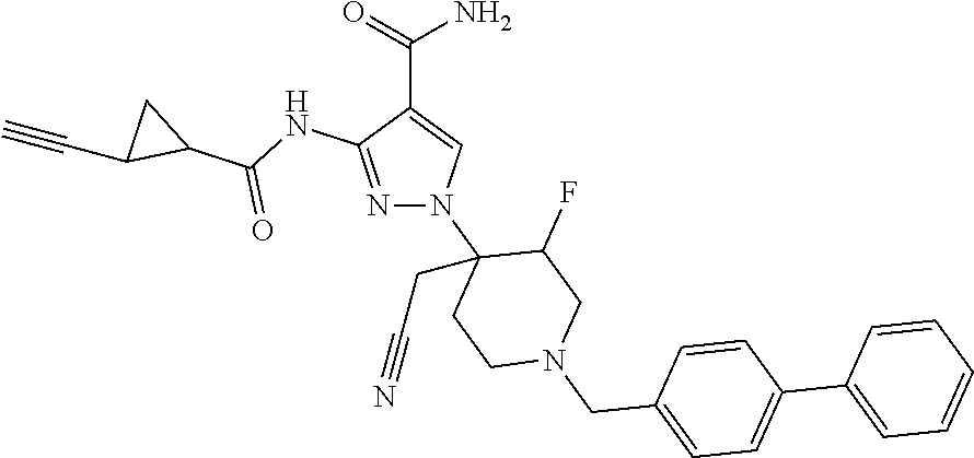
C(C1=CN(C2(CC#N)CCN(CC3=CC=C(C4=CC=CC=C4)C=C3)CC2F)N=C1NC(C1CC1C#C)=O)(=O)N
